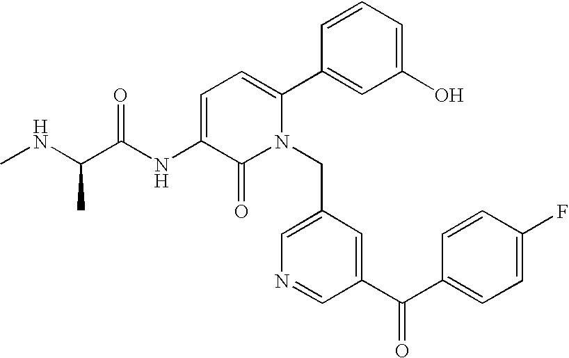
C1=C(NC(C(NC)C)=O)C(=O)N(CC2=CN=CC(C(C3=CC=C(F)C=C3)=O)=C2)C(C2=CC(O)=CC=C2)=C1
